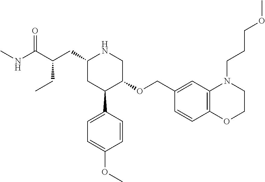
C1(CC(C(NC)=O)CC)CC(C2=CC=C(OC)C=C2)C(OCC2=CC3=C(C=C2)OCCN3CCCOC)CN1
